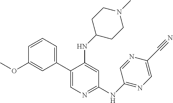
C1(C2=CC=CC(OC)=C2)=CN=C(NC2=NC=C(C#N)N=C2)C=C1NC1CCN(C)CC1
